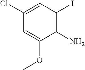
ClC1=CC(I)=C(N)C(OC)=C1
